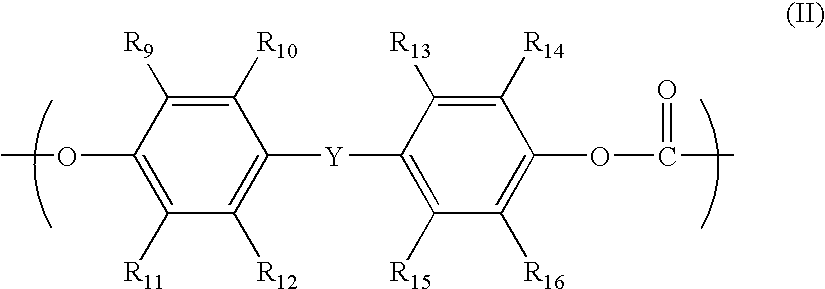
COC1=C([R11])C([R12])=C([Y]C2=C([R15])C([R16])=C(OC(=O)C)C([R14])=C2[R13])C([R10])=C1[R9]
